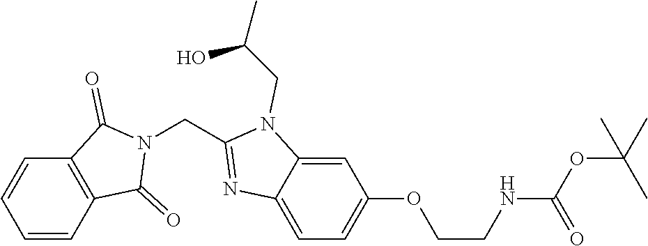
C1=CC2=C(C=C1)C(=O)N(CC1=NC3=CC=C(OCCNC(OC(C)(C)C)=O)C=C3N1CC(C)O)C2=O
